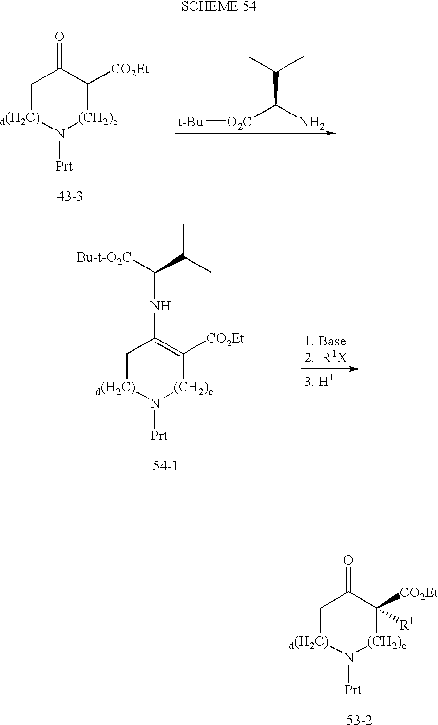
C1[d(H2C)]N([Prt])[(CH2)e]C([CO2Et])=C1NC([Bu-t-O2C])C(C)C.C1[d(H2C)]N([Prt])[(CH2)e]C([CO2Et])([R1])C1=O.C1[d(H2C)]N([Prt])[(CH2)e]C([CO2Et])C1=O.C(C(N)[O2C][t-Bu])(C)C
